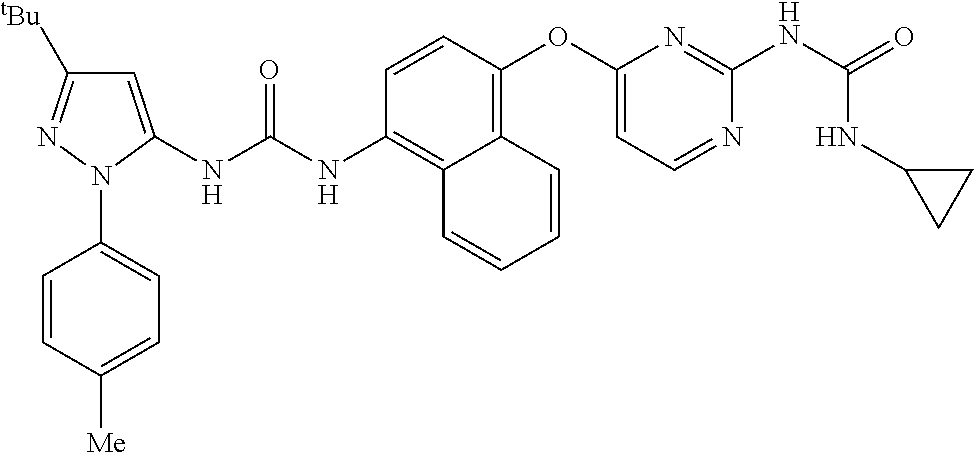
C1=CC(OC2=CC=NC(NC(=O)NC3CC3)=N2)=C2C(=C1NC(NC1=CC([tBu])=NN1C1=CC=C([Me])C=C1)=O)C=CC=C2
